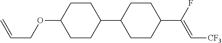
C1CC(C2CCC(C(F)=C[CF3])CC2)CCC1OCC=C
